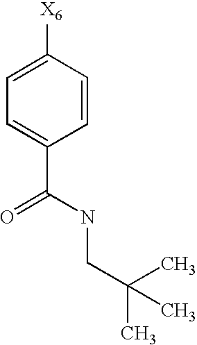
C1=C([X6])C=CC(C(NCC(C)(C)C)=O)=C1
